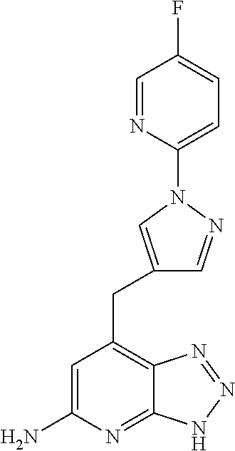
C1=C(N)N=C2C(=C1CC1=CN(C3=CC=C(F)C=N3)N=C1)N=NN2
